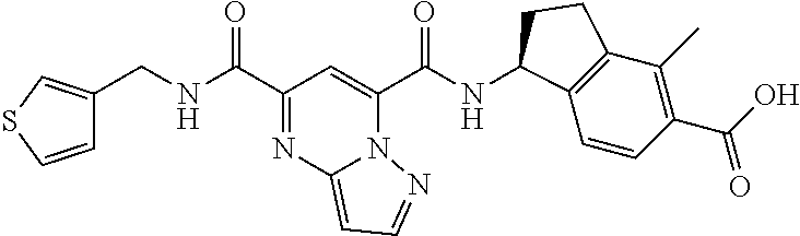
C1(C(NCC2=CSC=C2)=O)=NC2=CC=NN2C(C(NC2C3=C(C(C)=C(C(O)=O)C=C3)CC2)=O)=C1
